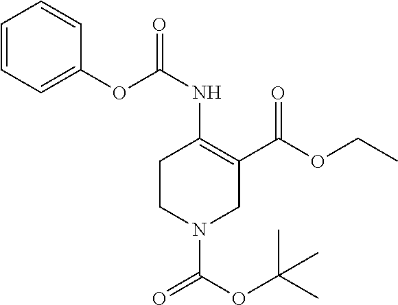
C1=CC=C(OC(NC2=C(C(OCC)=O)CN(C(OC(C)(C)C)=O)CC2)=O)C=C1
